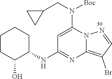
C1=C(N(CC2CC2)[Boc])N2C(=C(Br)C=N2)N=C1NC1CCCCC1O
